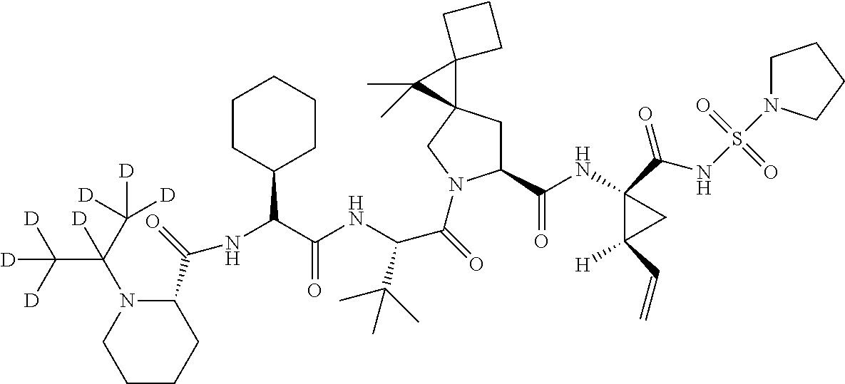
N(C(C(NC(C(=O)N1C(C(NC2(C(NS(=O)(=O)N3CCCC3)=O)C([H])(C=C)C2)=O)CC2(C1)C1(C2(C)C)CCC1)C(C)(C)C)=O)C1CCCCC1)C(C1N(C(C([D])([D])[D])(C([D])([D])[D])[D])CCCC1)=O
